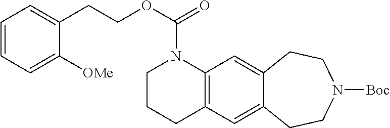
O(C(N1CCCC2=C1C=C1C(=C2)CCN([Boc])CC1)=O)CCC1=CC=CC=C1[OMe]
